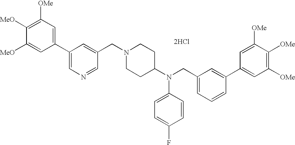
C1([OMe])=C([MeO])C([MeO])=CC(C2=CN=CC(CN3CCC(N(CC4=CC=CC(C5=CC([OMe])=C([OMe])C([OMe])=C5)=C4)C4=CC=C(F)C=C4)CC3)=C2)=C1.[2HCl]
